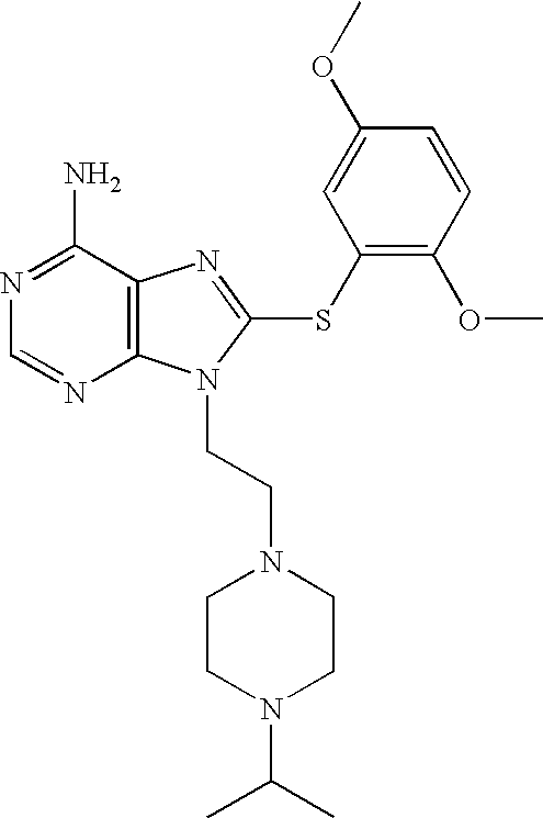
N1=C(N)C2=C(N=C1)N(CCN1CCN(C(C)C)CC1)C(SC1=C(OC)C=CC(OC)=C1)=N2
